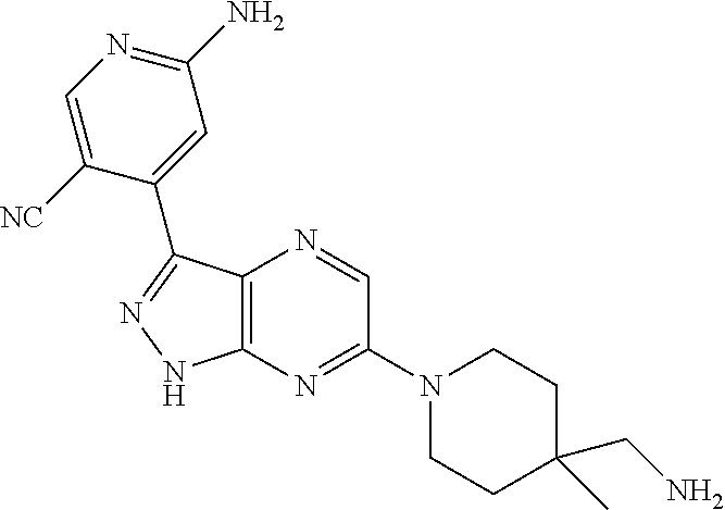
C12=C(N=C(N3CCC(CN)(C)CC3)C=N1)NN=C2C1=CC(N)=NC=C1[NC]
